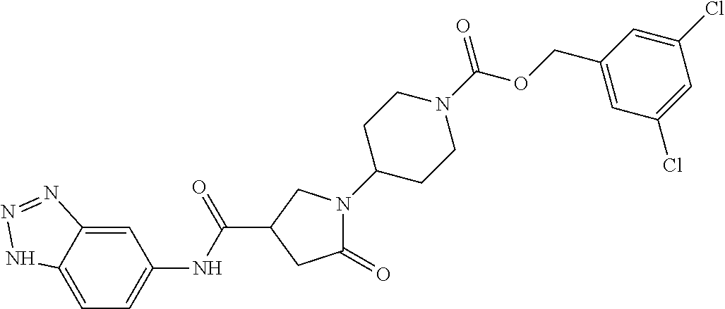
C1=C2C(=CC(NC(=O)C3CN(C4CCN(C(OCC5=CC(Cl)=CC(Cl)=C5)=O)CC4)C(=O)C3)=C1)N=NN2
